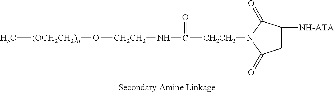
C[(OCH2CH2)n]O[CH2CH2]NC([CH2CH2]N1C(=O)CC([NH-ATA])C1=O)=O
